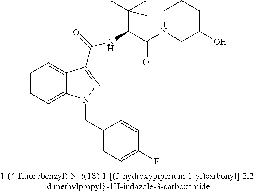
C1=CC=C2C(=C1)C(C(=O)NC(C(N1CC(O)CCC1)=O)C(C)(C)C)=NN2CC1=CC=C(F)C=C1
